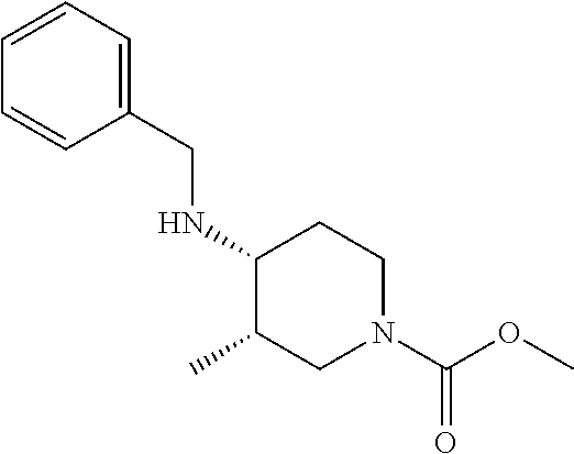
N(C1C(C)CN(C(OC)=O)CC1)CC1=CC=CC=C1
